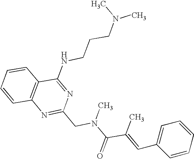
C1=CC2=C(C=C1)C(NCCCN(C)C)=NC(CN(C(C(=CC1=CC=CC=C1)C)=O)C)=N2
